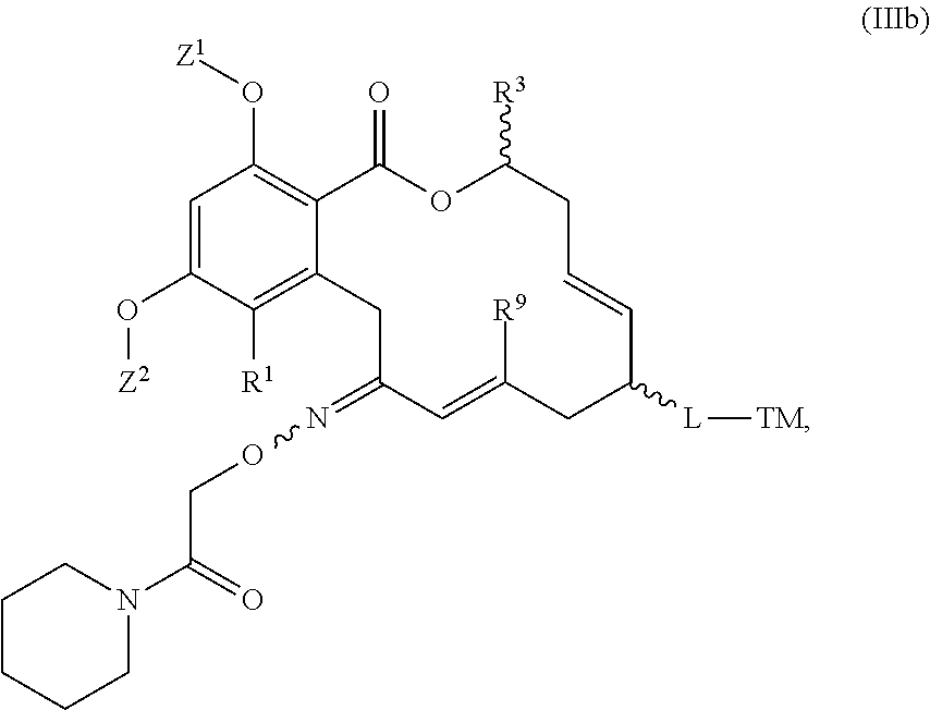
C1([R1])=C2C(=C(O[Z1])C=C1O[Z2])C(=O)OC([R3])CC=CC([L][TM])CC([R9])=CC(=NOCC(N1CCCCC1)=O)C2
